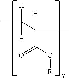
[H]C(C)([H])C([H])(C(O[R])=O)C
